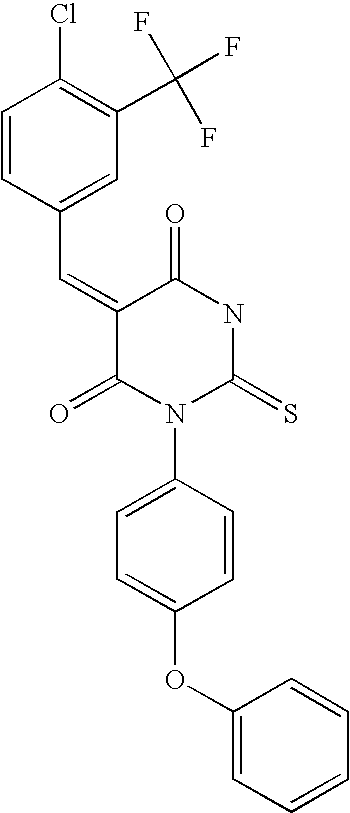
O=C1C(=CC2=CC(C(F)(F)F)=C(Cl)C=C2)C(=O)N(C2=CC=C(OC3=CC=CC=C3)C=C2)C(=S)N1
